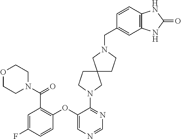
C1(OC2=C(C(=O)N3CCOCC3)C=C(F)C=C2)=CN=CN=C1N1CCC2(C1)CCN(CC1=CC3=C(C=C1)NC(=O)N3)C2
